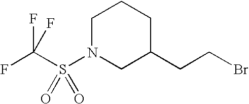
C1N(S(C(F)(F)F)(=O)=O)CC(CCBr)CC1
